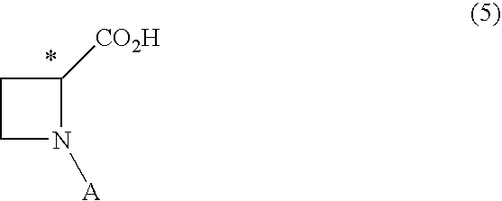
C1CN([A])C1[CO2H]
